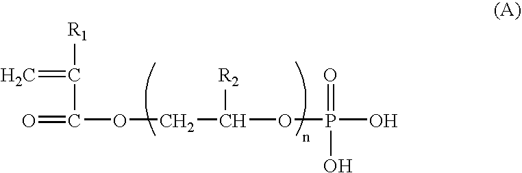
C([R1])(C(=O)OCC(OP(=O)(O)O)[R2])=C
